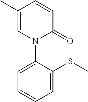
C1(C)=CN(C2=CC=CC=C2SC)C(=O)C=C1
